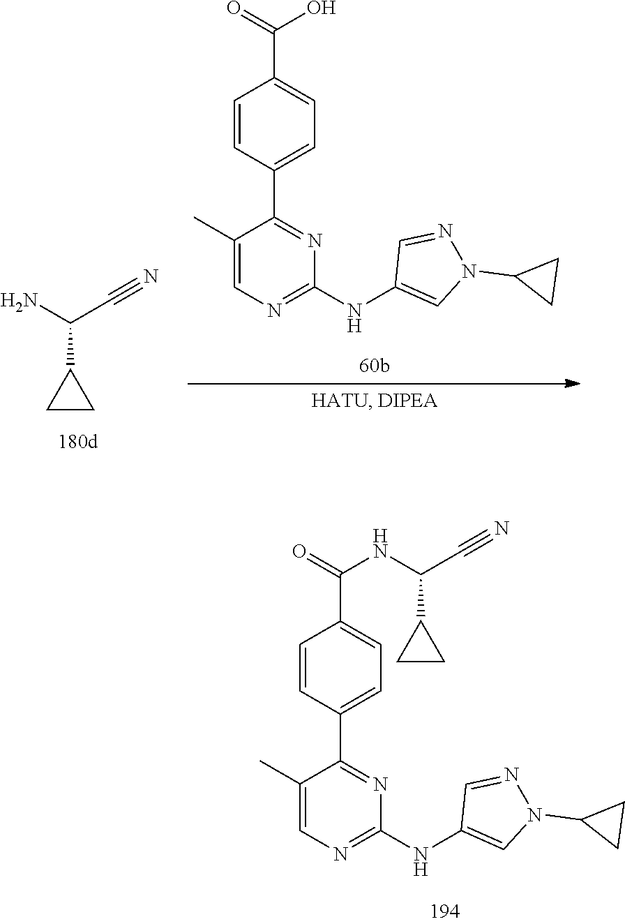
C1=CC(C2=NC(NC3=CN(C4CC4)N=C3)=NC=C2C)=CC=C1C(O)=O.C1(C(C#N)N)CC1.C1=CC(C2=NC(NC3=CN(C4CC4)N=C3)=NC=C2C)=CC=C1C(NC(C1CC1)C#N)=O
